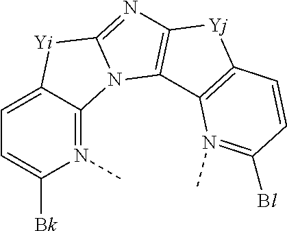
C1=C2C(=N(C)C([Bk])=C1)N1C(=NC3=C1C1=C([Yj]3)C=CC([Bl])=N1C)[Yi]2
